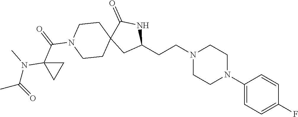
C1(N2CCN(CCC3NC(=O)C4(C3)CCN(C(=O)C3(N(C(C)=O)C)CC3)CC4)CC2)=CC=C(F)C=C1
